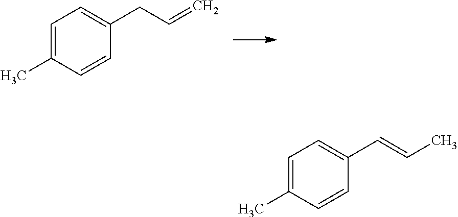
C1=C(C)C=CC(CC=C)=C1.C1=C(C)C=CC(C=CC)=C1
